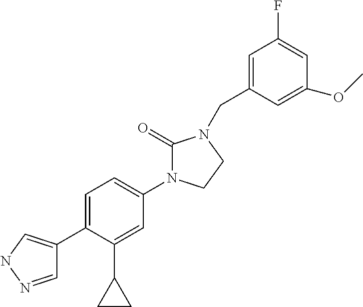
C1=NNC=C1C1=CC=C(N2C(=O)N(CC3=CC(F)=CC(OC)=C3)CC2)C=C1C1CC1
